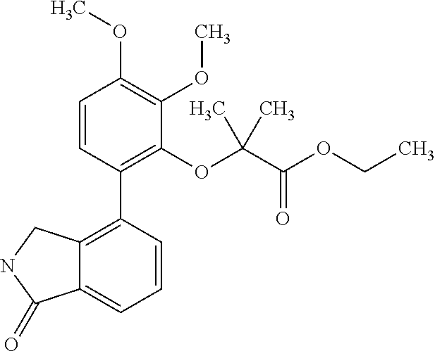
C12=C(C3=C(OC(C(OCC)=O)(C)C)C(OC)=C(OC)C=C3)C=CC=C1C(=O)NC2
